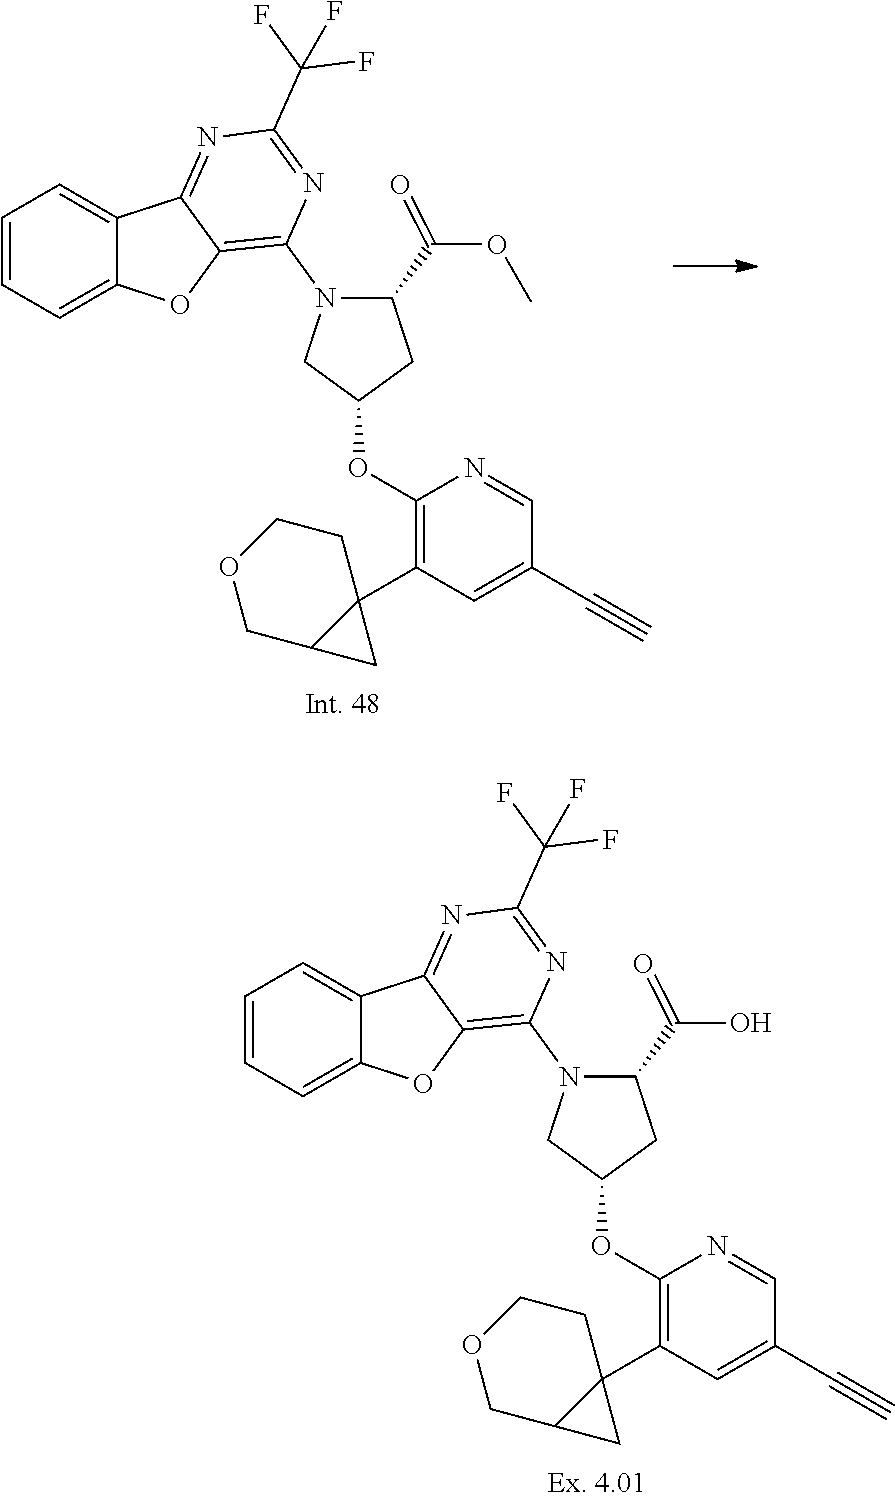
C1(OC2CC(C(OC)=O)N(C3=C4C(=NC(C(F)(F)F)=N3)C3=CC=CC=C3O4)C2)=C(C23CCOCC2C3)C=C(C#C)C=N1.C1(OC2CC(C(O)=O)N(C3=C4C(=NC(C(F)(F)F)=N3)C3=CC=CC=C3O4)C2)=C(C23CCOCC2C3)C=C(C#C)C=N1
